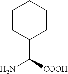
C1CC(C([COOH])N)CCC1
